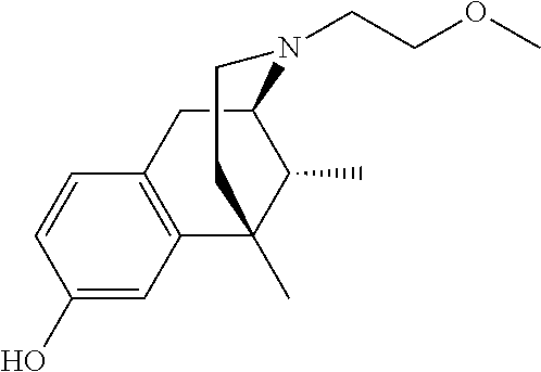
C1(O)=CC2=C(C=C1)CC1N(CCOC)CCC2(C)C1C
